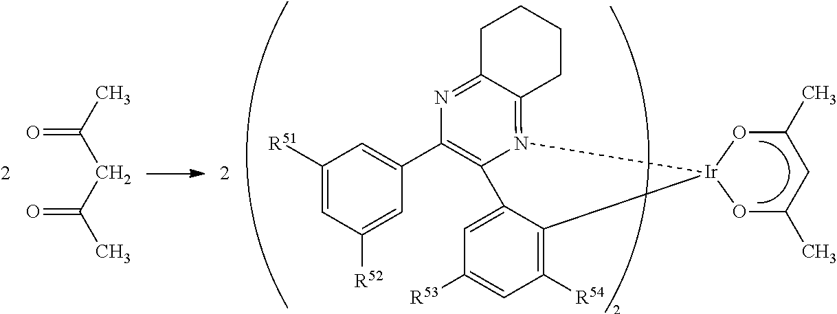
O=C(C)CC(C)=O.C1([R51])=CC([R52])=CC(C2=C3N(=C4C(=N2)CCCC4)[Ir]2(C4=C([R54])C=C([R53])C=C34)OC(C)CC(C)O2)=C1
